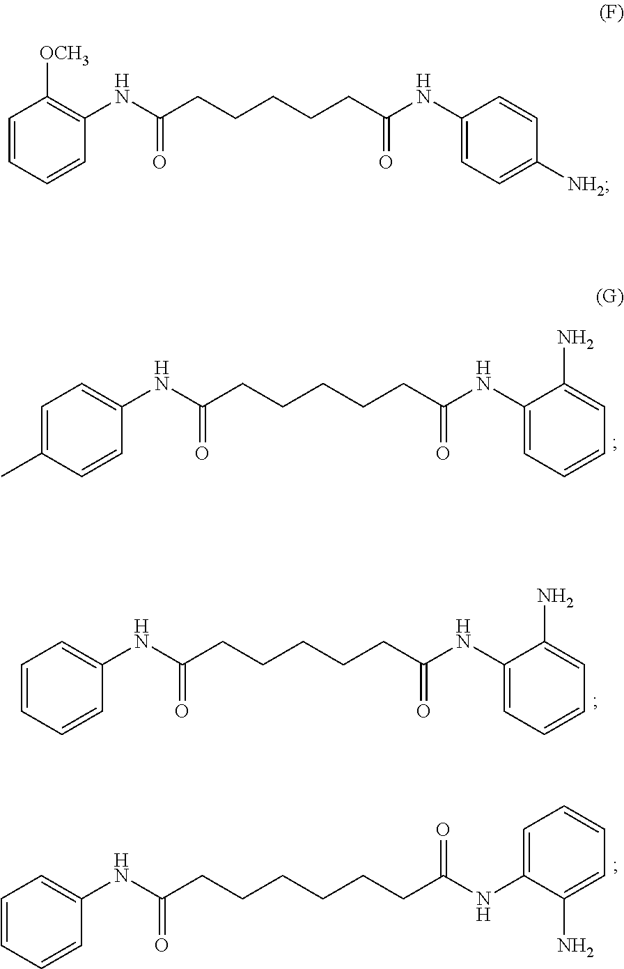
C1=C(C)C=CC(NC(CCCCCC(=O)NC2=CC=CC=C2N)=O)=C1.C1=CC=CC(NC(CCCCCC(=O)NC2=CC=CC=C2N)=O)=C1.C1=CC=CC(NC(=O)CCCCCCC(NC2=CC=CC=C2N)=O)=C1.C1=CC=CC(NC(=O)CCCCCC(=O)NC2=CC=C([NH2])C=C2)=C1[OCH3]
